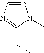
N1=CN=C(CC)N1C
